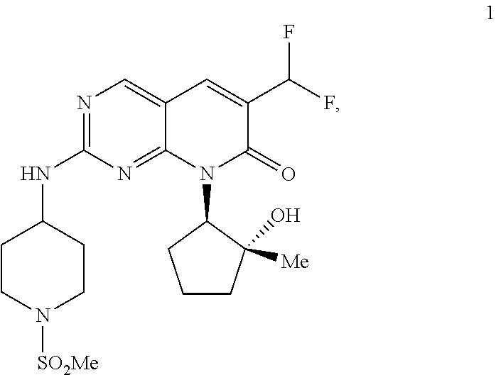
N1=C(NC2CCN([SO2Me])CC2)N=C2C(=C1)C=C(C(F)F)C(=O)N2C1CCCC1([Me])O
